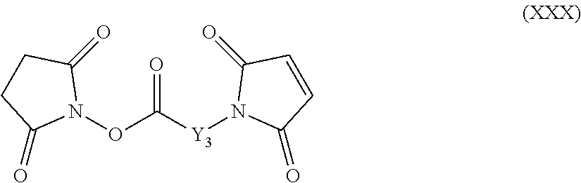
O(C([Y3]N1C(=O)C=CC1=O)=O)N1C(=O)CCC1=O
